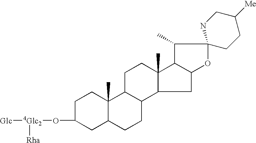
C1C(O[4Glc2]([Glc])[Rha])CC2C(C)(C1)C1C(CC2)C2C(C)(C3C(OC4(C3C)CCC([Me])CN4)C2)CC1
